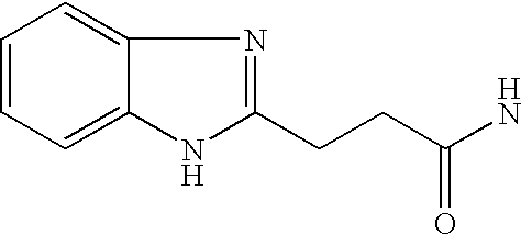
C1=CC=C2C(=C1)N=C(CCC(N)=O)N2
